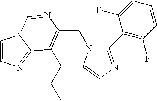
C(N1C(C2=C(F)C=CC=C2F)=NC=C1)C1=C(CCC)C2=NC=CN2C=N1
